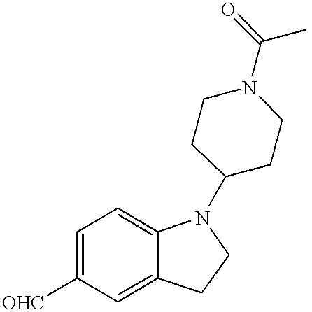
C1=C([OHC])C=C2C(=C1)N(C1CCN(C(=O)C)CC1)CC2
